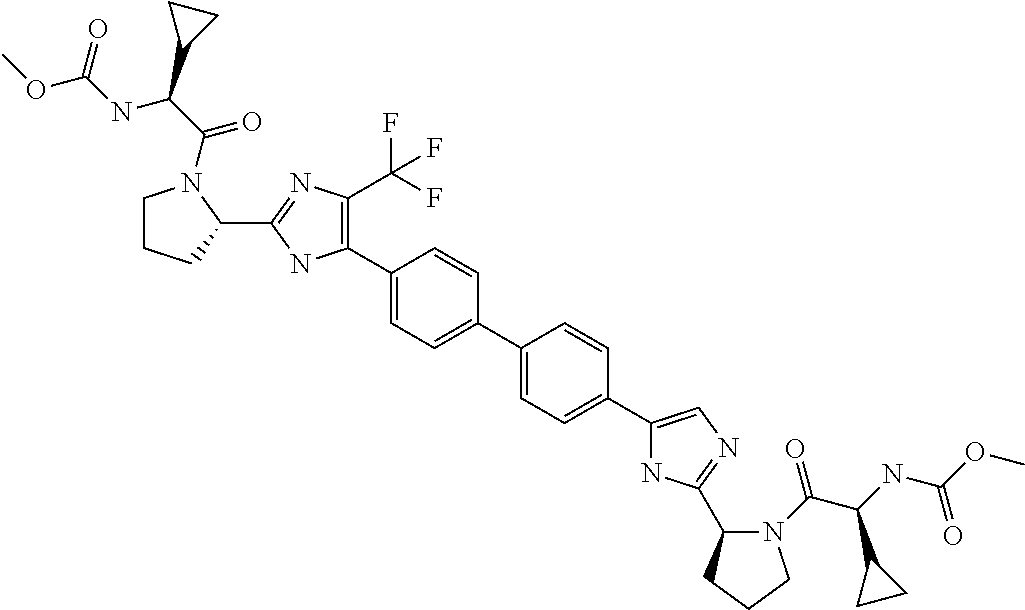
C1(C2=C(C(F)(F)F)N=C(C3CCCN3C(C(C3CC3)NC(OC)=O)=O)N2)=CC=C(C2=CC=C(C3=CN=C(C4N(C(C(C5CC5)NC(OC)=O)=O)CCC4)N3)C=C2)C=C1
